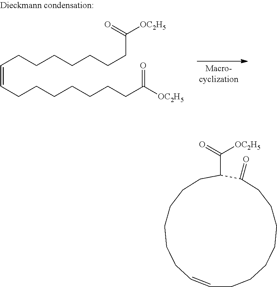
C1CCCCCCC(=O)C(C([OC2H5])=O)CCCCCCC=C1.C(=CCCCCCCCC(=O)[OC2H5])CCCCCCCC([OC2H5])=O
